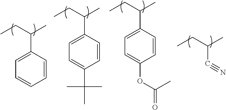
C1=CC(C(CC)C)=CC=C1.C1=CC(C(CC)C)=CC=C1C(C)(C)C.C1=CC(C(CC)C)=CC=C1OC(=O)C.N#CC(CC)C
